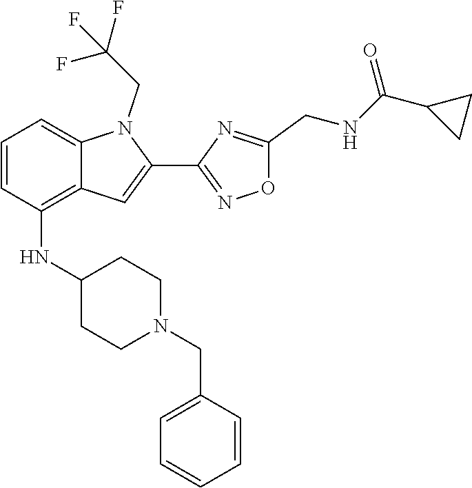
C12=CC=CC(NC3CCN(CC4=CC=CC=C4)CC3)=C1C=C(C1=NOC(CNC(C3CC3)=O)=N1)N2CC(F)(F)F
